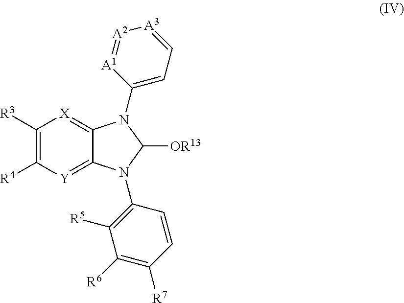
C1([R3])=C([R4])[Y]=C2C(=[X]1)N(C1=CC=[A3][A2]=[A1]1)C([OR13])N2C1=C([R5])C([R6])=C([R7])C=C1
